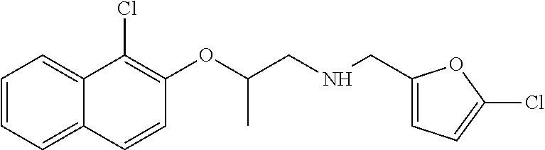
C1=CC=C2C(=C1)C(Cl)=C(OC(CNCC1=CC=C(Cl)O1)C)C=C2
